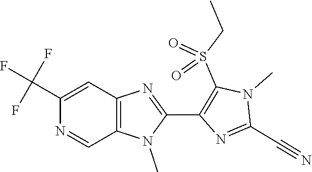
C12=C(N(C)C(C3=C(S(CC)(=O)=O)N(C)C(C#N)=N3)=N1)C=NC(C(F)(F)F)=C2
